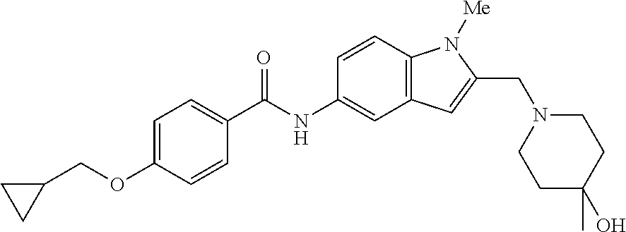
C1=C(OCC2CC2)C=CC(C(NC2=CC3=C(C=C2)N([Me])C(CN2CCC(C)(O)CC2)=C3)=O)=C1
